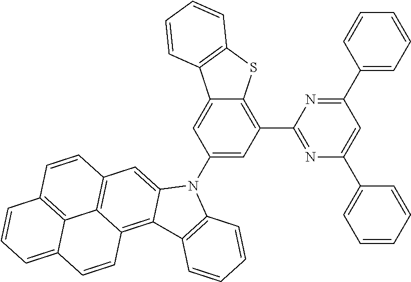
C1(C2=CC=CC=C2)=NC(C2=C3C(=CC(N4C5=CC6=C7C(=C5C5=C4C=CC=C5)C=CC4=CC=CC(=C74)C=C6)=C2)C2=C(S3)C=CC=C2)=NC(C2=CC=CC=C2)=C1
